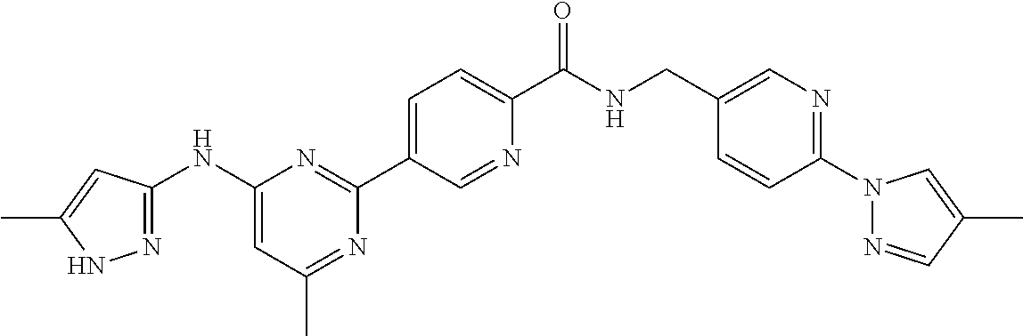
N1=C(C)C=C(NC2=NNC(C)=C2)N=C1C1=CC=C(C(NCC2=CN=C(N3N=CC(C)=C3)C=C2)=O)N=C1
